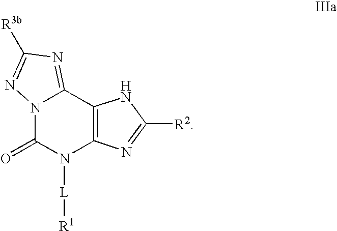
N12C(=O)N([L][R1])C3=C(C1=NC([R3b])=N2)NC([R2])=N3
